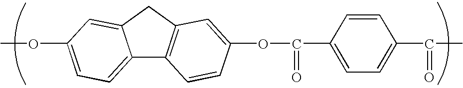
C12=CC=C(OC)C=C1CC1=C2C=CC(OC(C2=CC=C(C(C)=O)C=C2)=O)=C1
